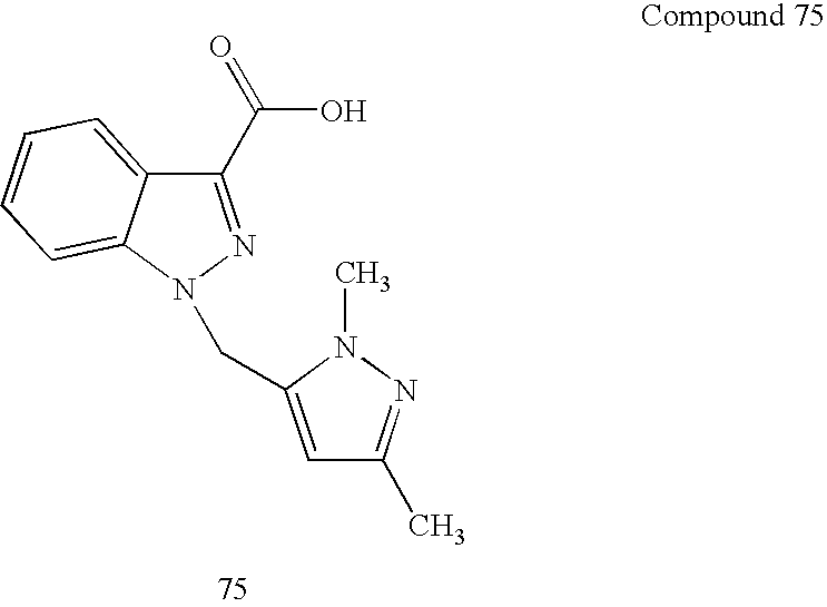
C1(C(=O)O)=NN(CC2=CC(C)=NN2C)C2=CC=CC=C12
